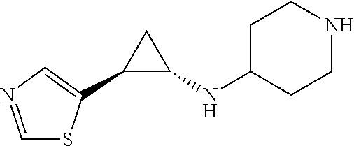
C1(C2=CN=CS2)C(NC2CCNCC2)C1
